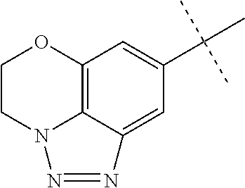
C1CN2C3=C(O1)C=C(C(C)(C)C)C=C3N=N2
